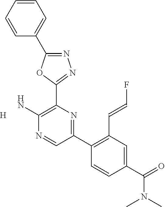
[H].N1=C(C2=CC=CC=C2)OC(C2=C(N)N=CC(C3=C(C=CF)C=C(C(N(C)C)=O)C=C3)=N2)=N1
